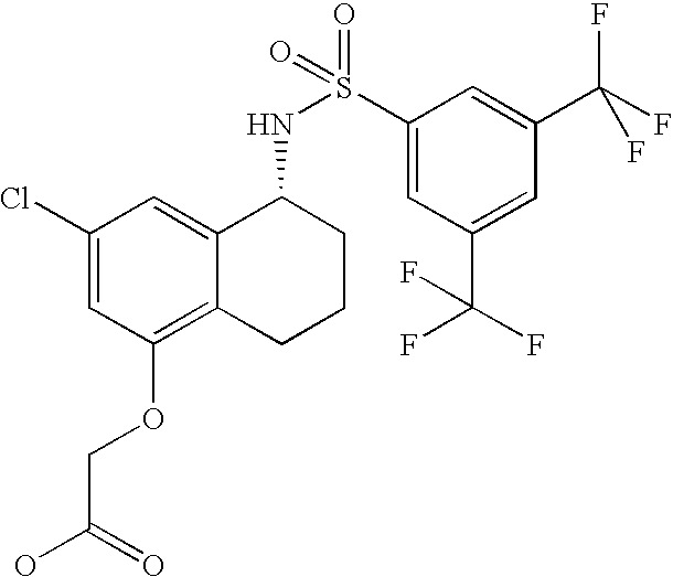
C1(Cl)=CC(OCC(=O)O)=C2C(=C1)C(NS(=O)(=O)C1=CC(C(F)(F)F)=CC(C(F)(F)F)=C1)CCC2
